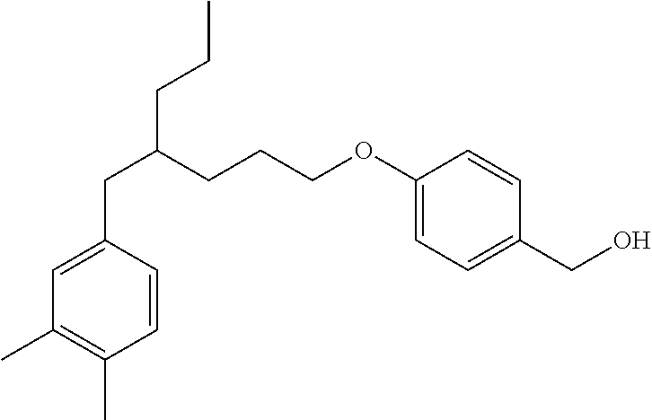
C(C1=CC(C)=C(C)C=C1)C(CCCOC1=CC=C(CO)C=C1)CCC
